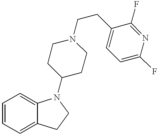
C1=CC=C2C(=C1)N(C1CCN(CCC3=CC=C(F)N=C3F)CC1)CC2
